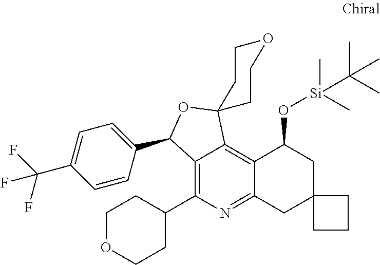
C12=C(C3CCOCC3)N=C3C(=C1C1(OC2C2=CC=C(C(F)(F)F)C=C2)CCOCC1)C(O[Si](C(C)(C)C)(C)C)CC1(C3)CCC1
